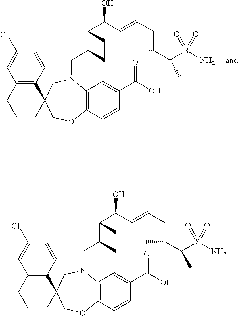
C12=C(C=CC(Cl)=C1)C1(CCC2)COC2=C(N(CC3C(C(C=CCC(C(S(N)(=O)=O)C)C)O)CC3)C1)C=C(C(O)=O)C=C2.C12=C(C=CC(Cl)=C1)C1(CCC2)COC2=C(N(CC3C(C(C=CCC(C(S(N)(=O)=O)C)C)O)CC3)C1)C=C(C(O)=O)C=C2
